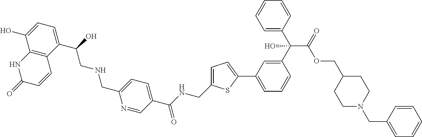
C1(C(CNCC2=CC=C(C(NCC3=CC=C(C4=CC=CC(C(C5=CC=CC=C5)(C(OCC5CCN(CC6=CC=CC=C6)CC5)=O)O)=C4)S3)=O)C=N2)O)=CC=C(O)C2=C1C=CC(=O)N2
